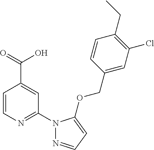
C1=CN=C(N2N=CC=C2OCC2=CC(Cl)=C(CC)C=C2)C=C1C(=O)O
